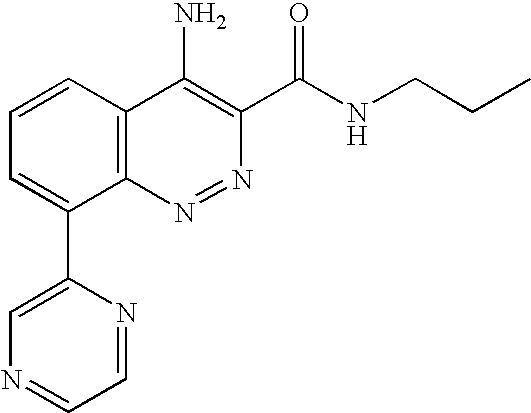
N1=CC=NC(C2=CC=CC3=C2N=NC(C(NCCC)=O)=C3N)=C1
